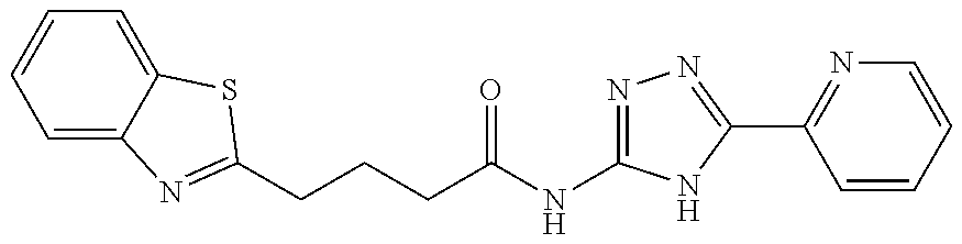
C(CC(NC1=NN=C(C2=NC=CC=C2)N1)=O)CC1=NC2=CC=CC=C2S1
